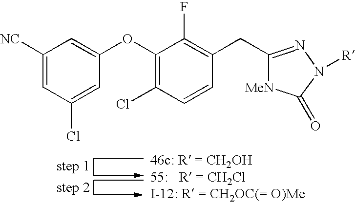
C1([NC])=CC(Cl)=CC(OC2=C(Cl)C=CC(CC3=NN([R])C(=O)[MeN]3)=C2F)=C1
